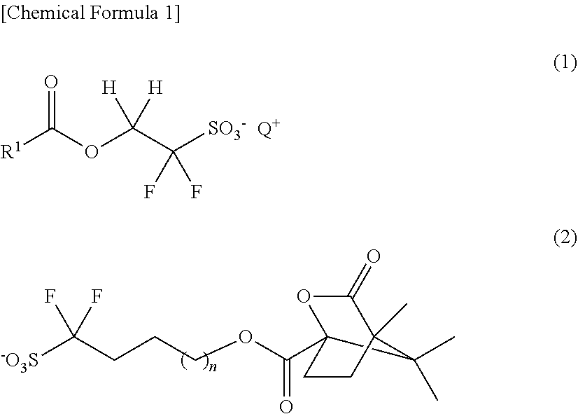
[R1]C(OC(C([SO3-])(F)F)([H])[H])=O.[Q+].[-O3S]C(CCCOC(=O)C12OC(=O)C(C)(C1(C)C)CC2)(F)F
